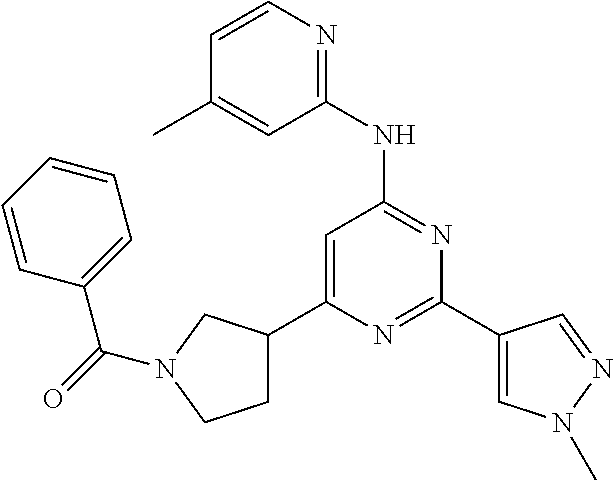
N1=C(C2=CN(C)N=C2)N=C(NC2=NC=CC(C)=C2)C=C1C1CCN(C(=O)C2=CC=CC=C2)C1
